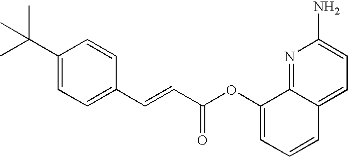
C1(C=CC(=O)OC2=CC=CC3=CC=C(N)N=C23)=CC=C(C(C)(C)C)C=C1
